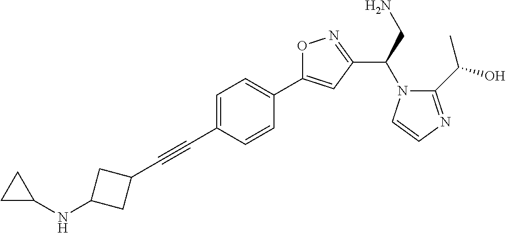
C1=C(C#CC2CC(NC3CC3)C2)C=CC(C2=CC(C(N3C(C(O)C)=NC=C3)CN)=NO2)=C1
